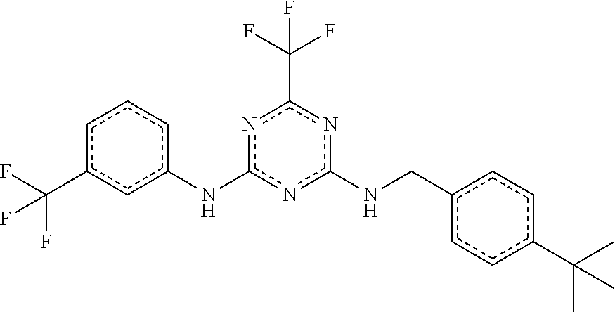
c1c(C(F)(F)F)cc(Nc2nc(NCc3ccc(C(C)(C)C)cc3)nc(C(F)(F)F)n2)cc1
